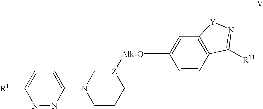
C1([Alk-O][Z]2CN(C3=CC=C([R1])N=N3)CCC2)=CC2=C(C=C1)C([R11])=N[Y]2
